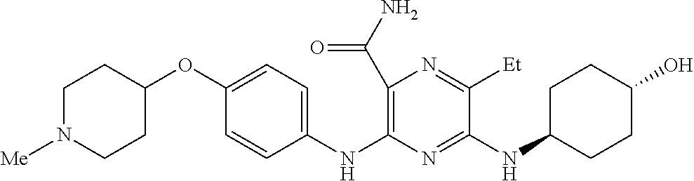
C1(C(N)=O)=C(NC2=CC=C(OC3CCN([Me])CC3)C=C2)N=C(NC2CCC(O)CC2)C([Et])=N1
